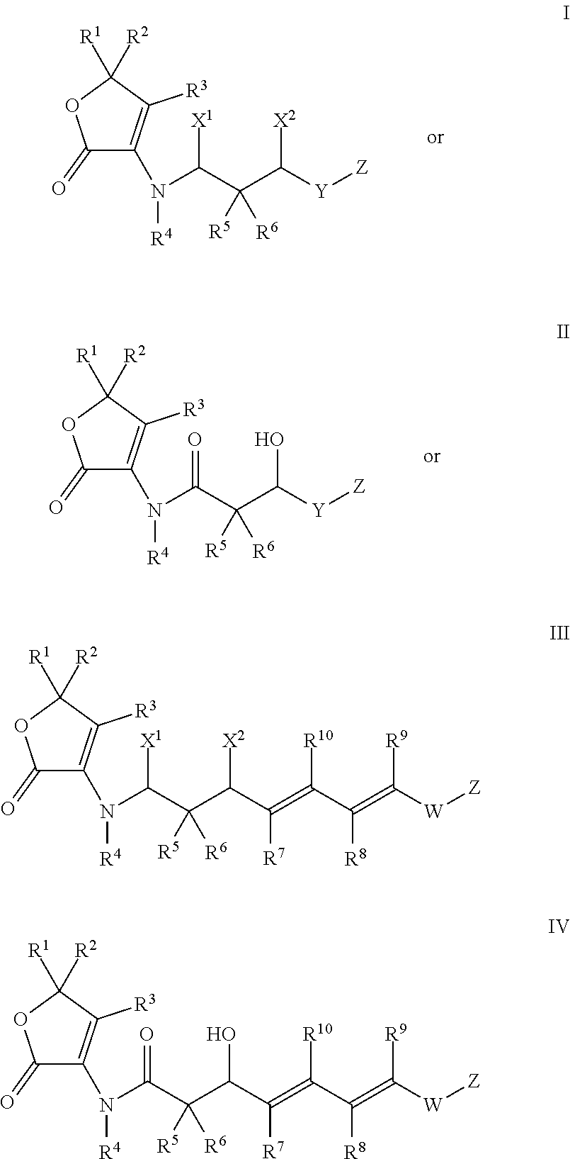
C1(=O)C(N(C([X1])C(C([X2])[Y][Z])([R5])[R6])[R4])=C([R3])C([R1])([R2])O1.C1(=O)C(N(C(=O)C(C(O)[Y][Z])([R5])[R6])[R4])=C([R3])C([R1])([R2])O1.C1(=O)C(N(C([X1])C(C([X2])C(=C(C(=C([R9])[W][Z])[R8])[R10])[R7])([R5])[R6])[R4])=C([R3])C([R1])([R2])O1.C1(=O)C(N(C(=O)C(C(O)C(=C(C(=C([R9])[W][Z])[R8])[R10])[R7])([R5])[R6])[R4])=C([R3])C([R1])([R2])O1
